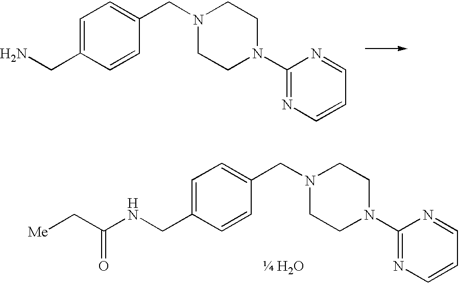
C1=C(CNC(C[Me])=O)C=CC(CN2CCN(C3=NC=CC=N3)CC2)=C1.C1=C(CN)C=CC(CN2CCN(C3=NC=CC=N3)CC2)=C1
